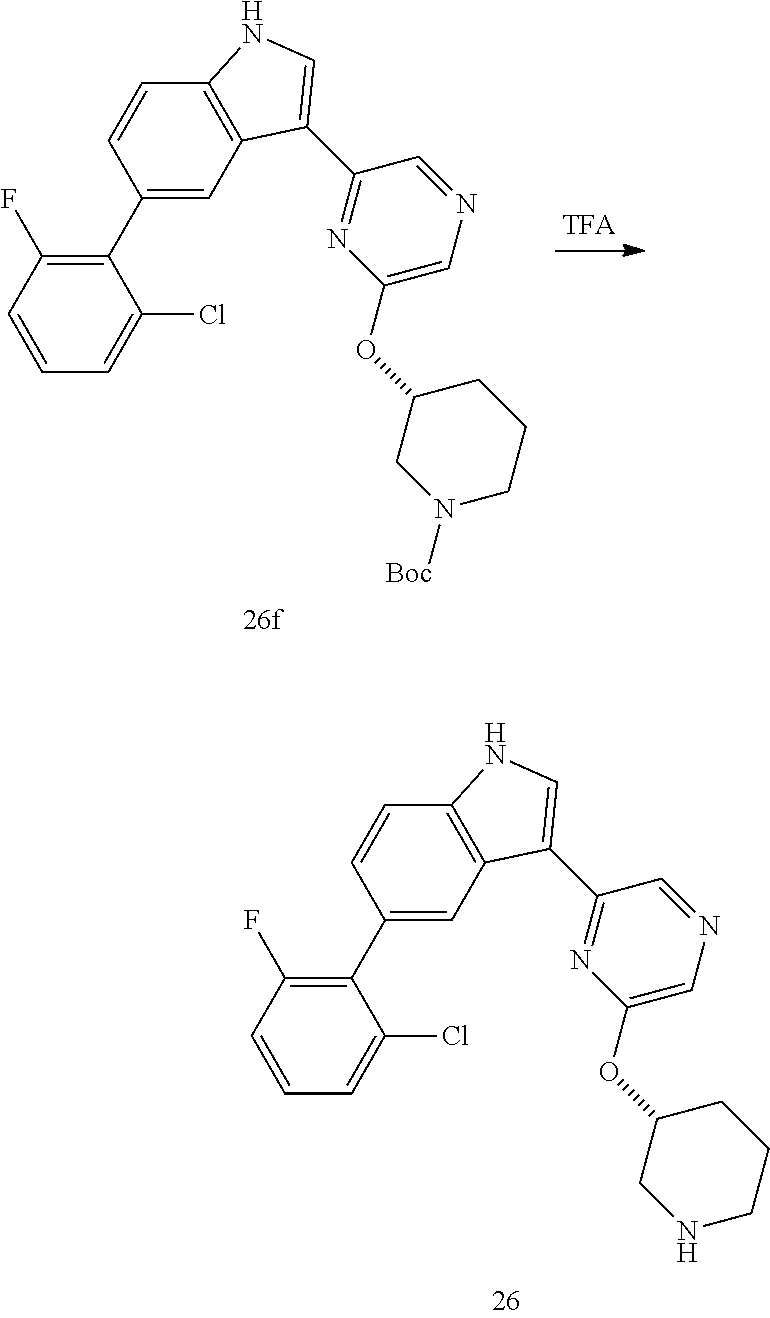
[TFA].C1(C2=CC3=C(C=C2)NC=C3C2=NC(OC3CN([Boc])CCC3)=CN=C2)=C(F)C=CC=C1Cl.C1(C2=CC3=C(C=C2)NC=C3C2=NC(OC3CNCCC3)=CN=C2)=C(F)C=CC=C1Cl
